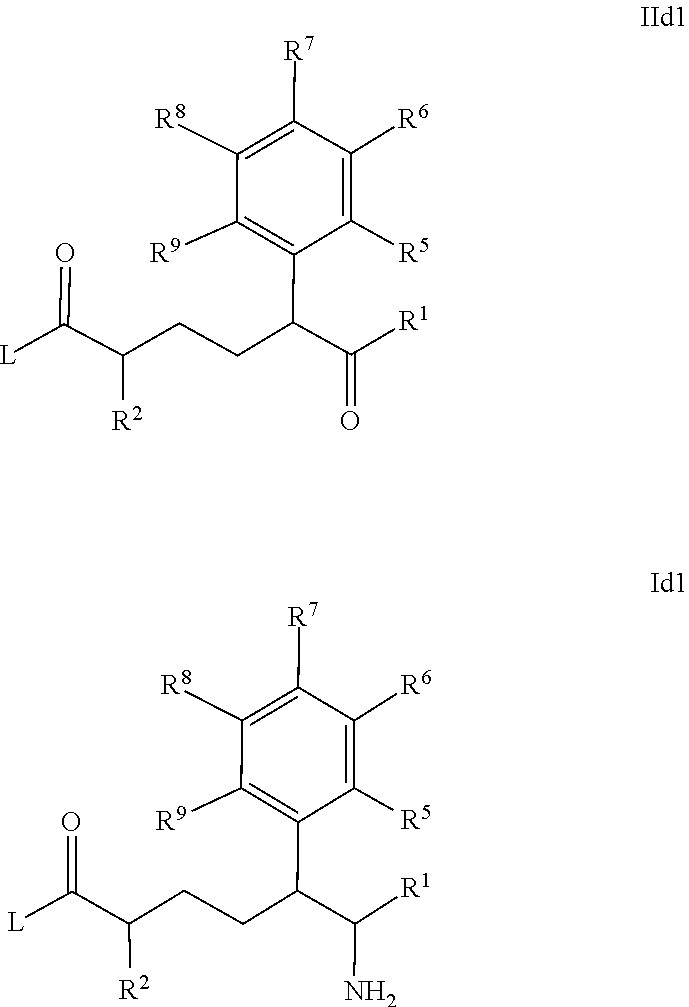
C(C(=O)[R1])(CCC([R2])C([L])=O)C1=C([R9])C([R8])=C([R7])C([R6])=C1[R5].C(C([R1])N)(CCC([R2])C([L])=O)C1=C([R9])C([R8])=C([R7])C([R6])=C1[R5]
